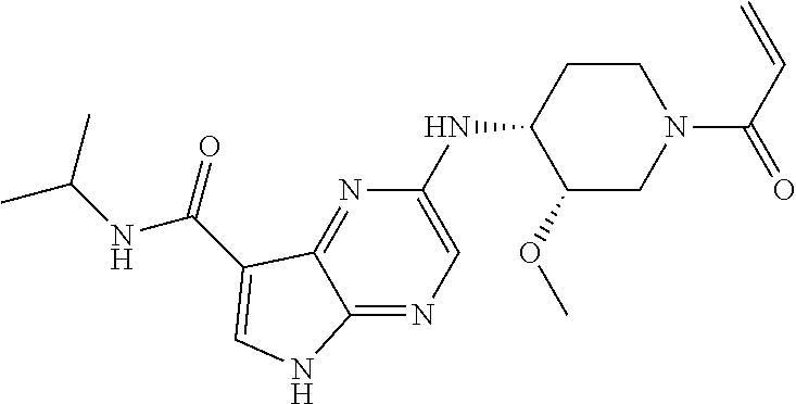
N(C1C(OC)CN(C(C=C)=O)CC1)C1=CN=C2C(=N1)C(C(NC(C)C)=O)=CN2
